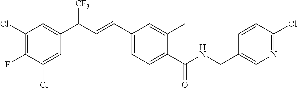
C1(Cl)=CC(C(C=CC2=CC=C(C(NCC3=CN=C(Cl)C=C3)=O)C(C)=C2)[CF3])=CC(Cl)=C1F
